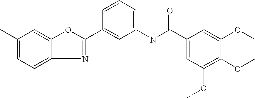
C1=CC=C(NC(=O)C2=CC(OC)=C(OC)C(OC)=C2)C=C1C1=NC2=CC=C(C)C=C2O1
